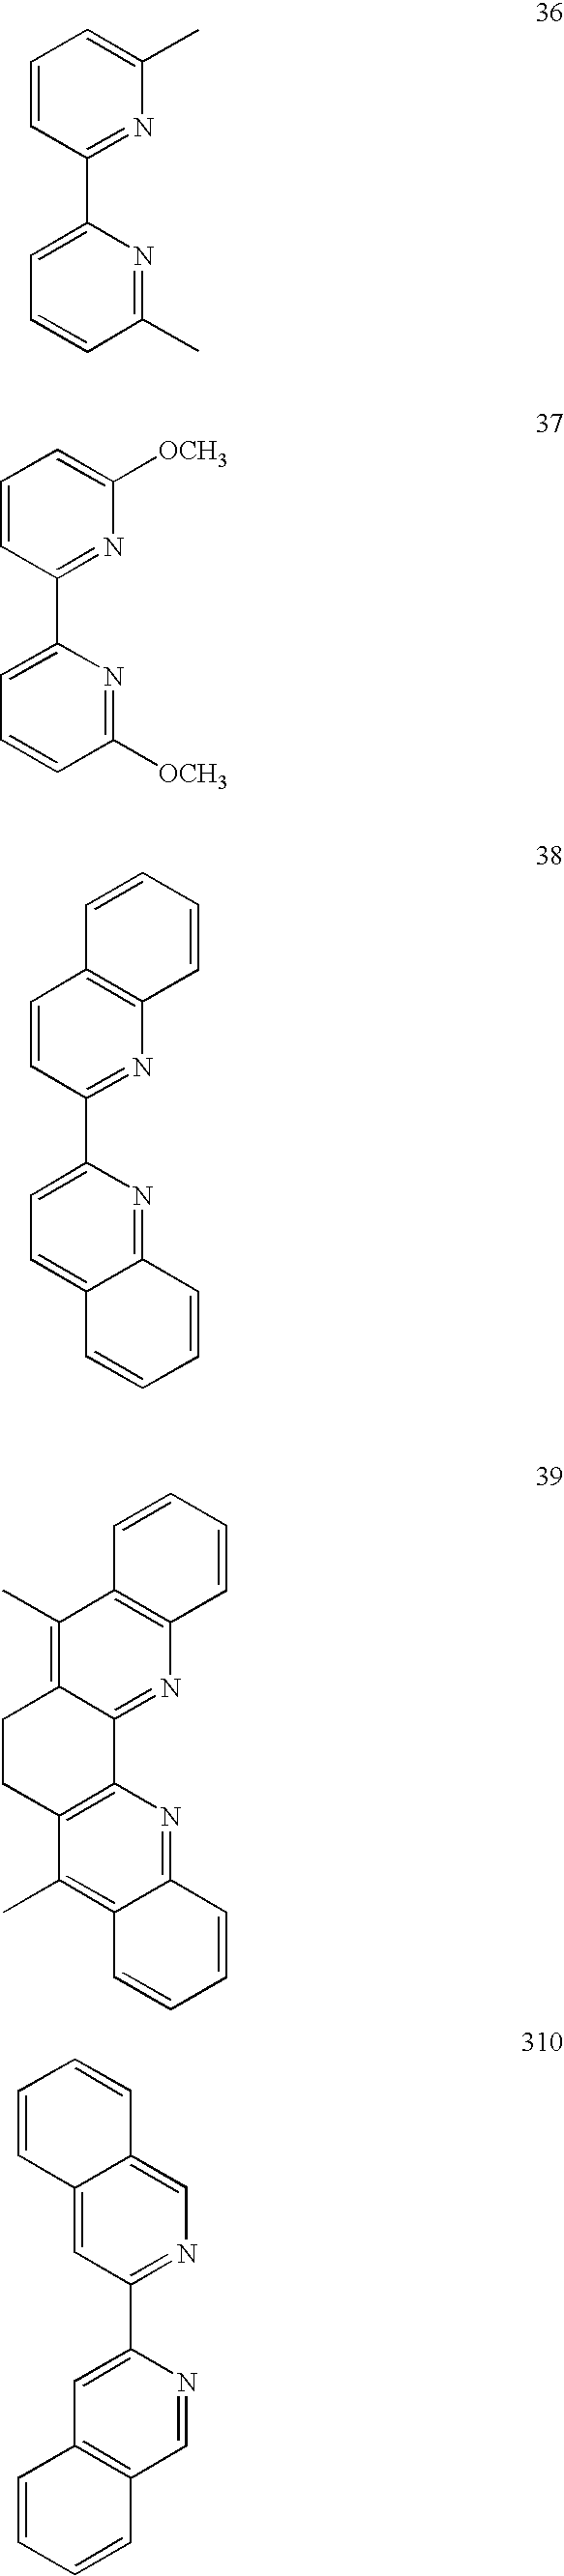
C1=CC(C2=CC=CC(C)=N2)=NC(C)=C1.C1=CC(C2=CC=CC([OCH3])=N2)=NC([OCH3])=C1.C1=CC(C2=CC=C3C(=N2)C=CC=C3)=NC2=C1C=CC=C2.C1(C)=C2C(=NC3=C1C=CC=C3)C1=C(C(C)=C3C(=N1)C=CC=C3)CC2.C12=CC(C3=CC4=C(C=N3)C=CC=C4)=NC=C1C=CC=C2
